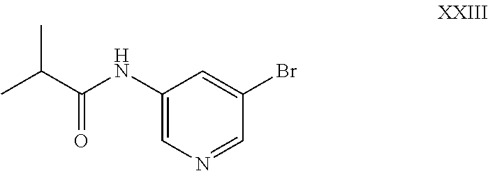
C1(Br)=CC(NC(C(C)C)=O)=CN=C1
